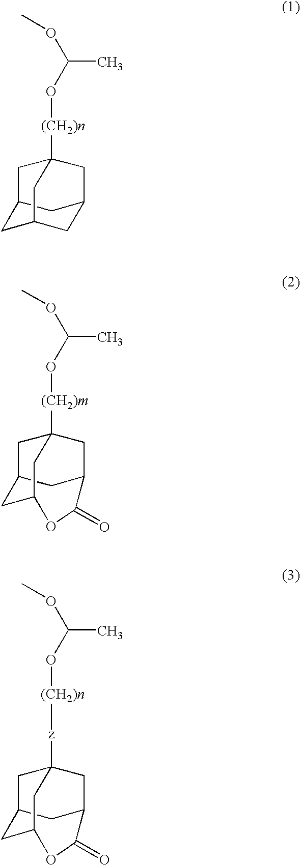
C12CC3CC(C1)CC([(CH2)n]OC(C)OC)(C2)C3.C12CC3CC([(CH2)m]OC(C)OC)(C1)CC(C(=O)O3)C2.C12CC3CC([z][(CH2)n]OC(C)OC)(C1)CC(C(=O)O3)C2
